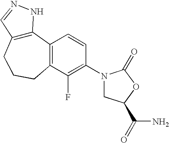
C12=C(CCCC3=C1C=CC(N1CC(C(N)=O)OC1=O)=C3F)C=NN2
